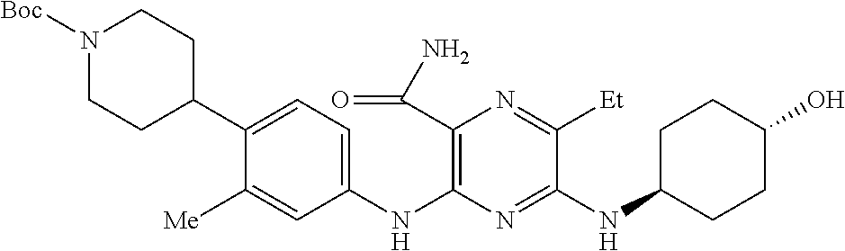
C1(NC2=C(C(N)=O)N=C([Et])C(NC3CCC(O)CC3)=N2)=CC=C(C2CCN([Boc])CC2)C([Me])=C1
